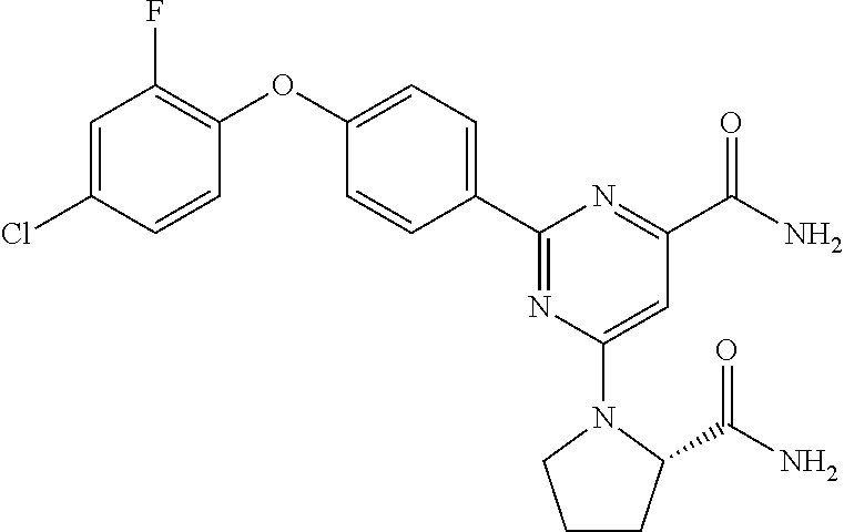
C1=C(Cl)C=CC(OC2=CC=C(C3=NC(N4CCCC4C(N)=O)=CC(C(N)=O)=N3)C=C2)=C1F
